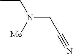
CCN(CC#N)[Me]
